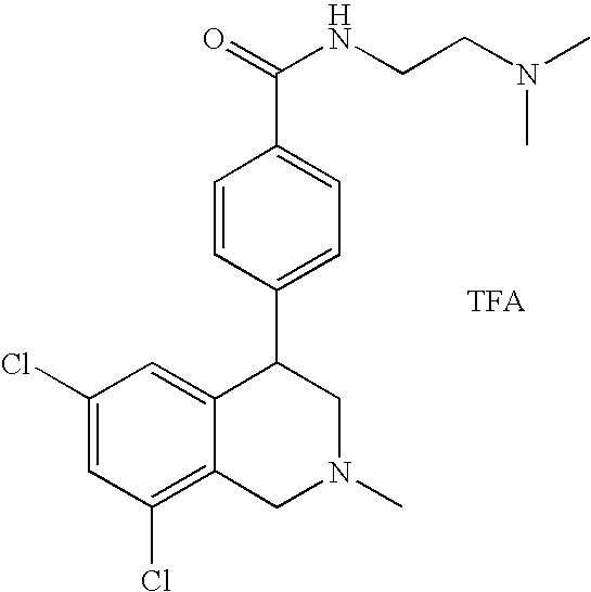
C1(Cl)=C2C(=CC(Cl)=C1)C(C1=CC=C(C(NCCN(C)C)=O)C=C1)CN(C)C2.[TFA]
